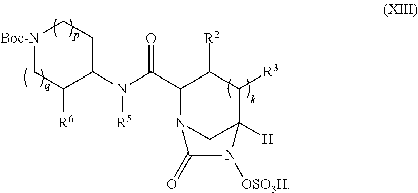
[Boc-N]1CC([R6])C(N([R5])C(C2N3CC([H])(C([R3])C2[R2])N([OSO3H])C3=O)=O)CC1
